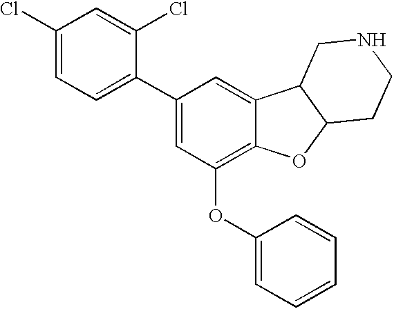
C1(Cl)=CC=C(C2=CC(OC3=CC=CC=C3)=C3C(=C2)C2C(O3)CCNC2)C(Cl)=C1
